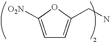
C1=C([O2N])OC(CN)=C1
